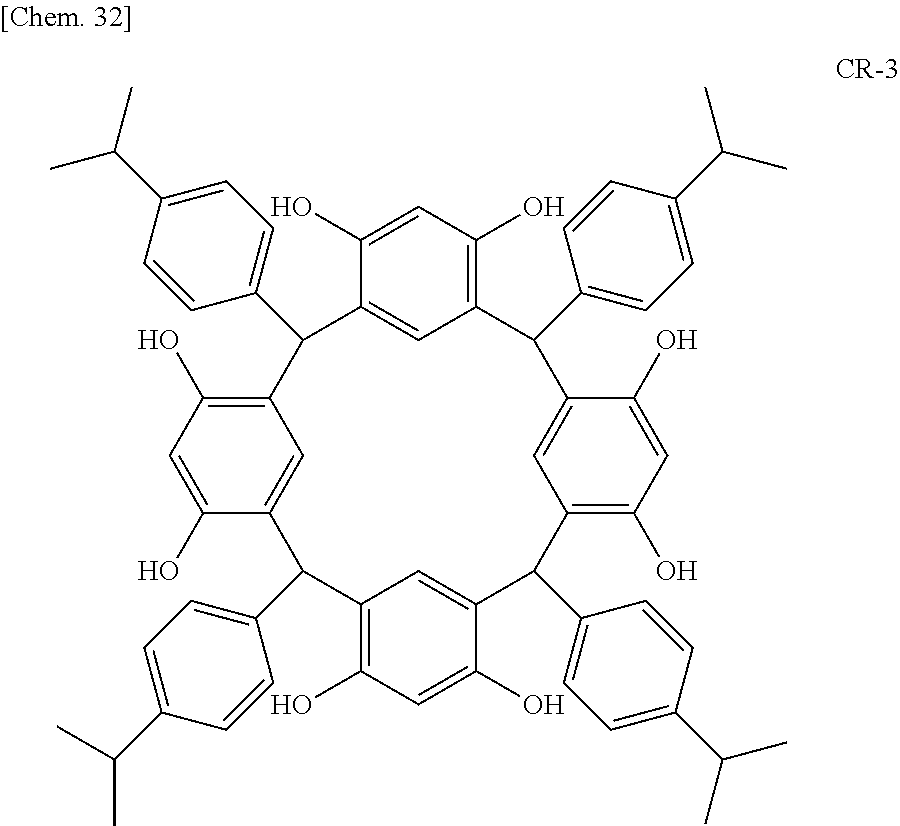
C12=C(O)C=C(O)C(=C1)C(C1=CC=C(C(C)C)C=C1)C1=C(O)C=C(O)C(=C1)C(C1=CC=C(C(C)C)C=C1)C1=C(O)C=C(O)C(=C1)C(C1=CC=C(C(C)C)C=C1)C1=C(O)C=C(O)C(=C1)C2C1=CC=C(C(C)C)C=C1
